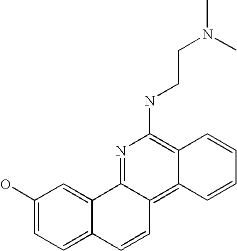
C1(O)=CC=C2C(=C1)C1=NC(NCCN(C)C)=C3C(=C1C=C2)C=CC=C3
